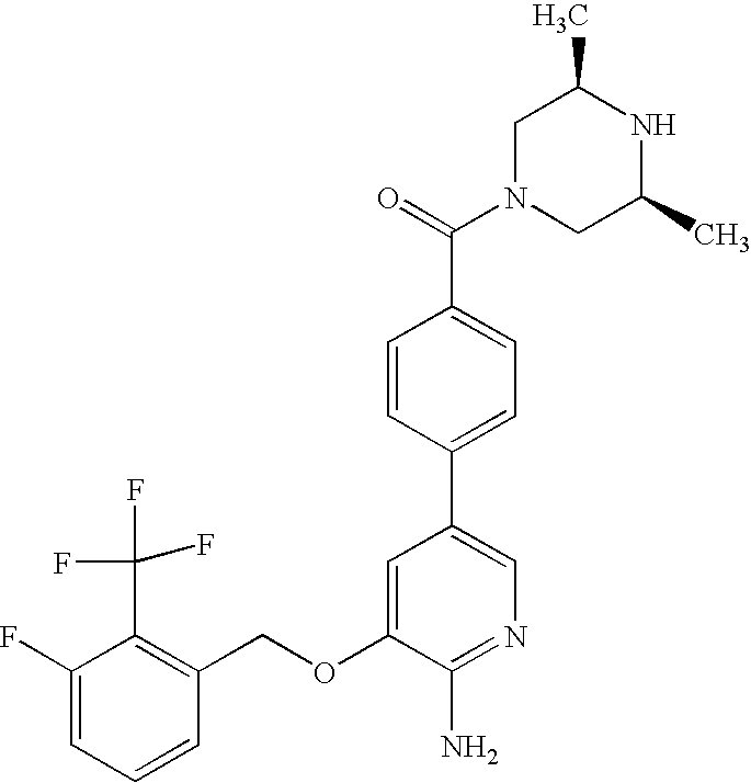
C1(OCC2=C(C(F)(F)F)C(F)=CC=C2)=CC(C2=CC=C(C(=O)N3CC(C)NC(C)C3)C=C2)=CN=C1N
